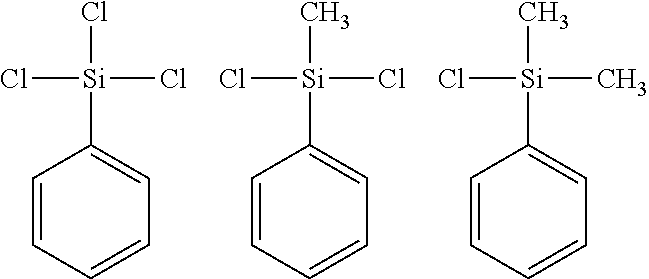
C1=CC=CC=C1[Si](Cl)(Cl)Cl.C1=CC=CC=C1[Si](C)(Cl)Cl.C1=CC=CC=C1[Si](C)(Cl)C
